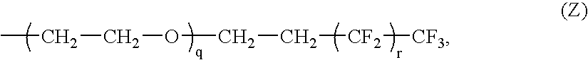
CCCOCC[CF2][CF3]
